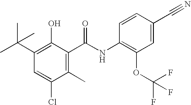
C1(Cl)=CC(C(C)(C)C)=C(O)C(C(NC2=C(OC(F)(F)F)C=C(C#N)C=C2)=O)=C1C
